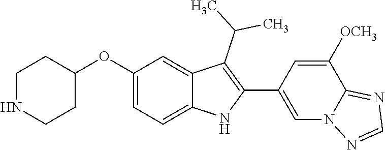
C1(OC2=CC=C3C(=C2)C(C(C)C)=C(C2=CN4C(=NC=N4)C([OCH3])=C2)N3)CCNCC1
